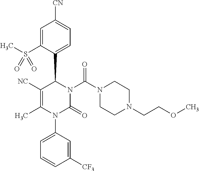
C1=C(S(C)(=O)=O)C(C2C([NC])=C(C)N(C3=CC=CC([CF3])=C3)C(=O)N2C(N2CCN(CCOC)CC2)=O)=CC=C1[CN]
